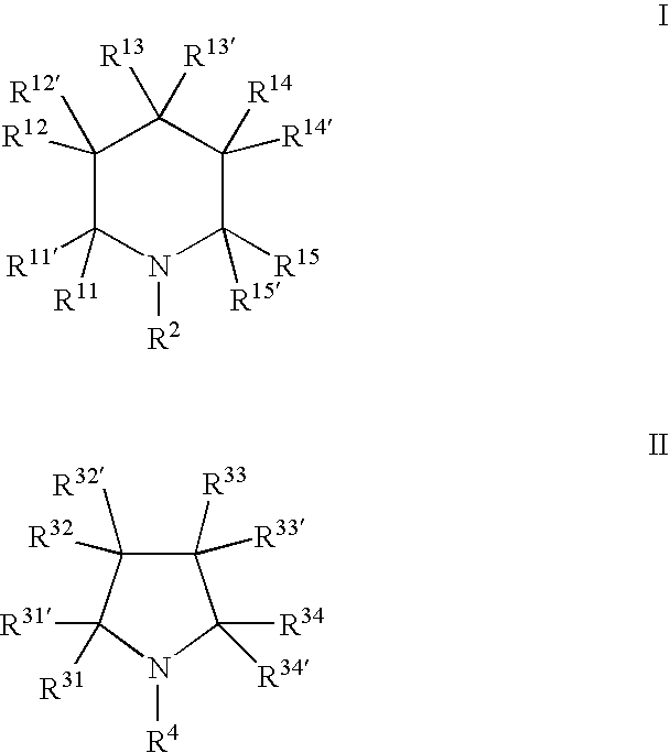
C1([R12])([R12])C([R11])([R11])N([R2])C([R15])([R15])C([R14])([R14])C1([R13])[R13].C1([R33])([R33])C([R32])([R32])C([R31])([R31])N([R4])C1([R34])[R34]
